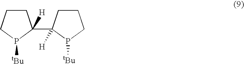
C1CCP([tBu])C1(C1([H])CCCP1[tBu])[H]
